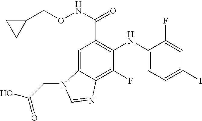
C(C1=C(NC2=CC=C(I)C=C2F)C(F)=C2C(=C1)N(CC(O)=O)C=N2)(NOCC1CC1)=O
